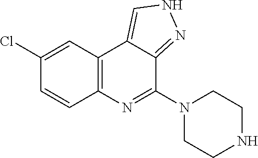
C1(Cl)=CC2=C(C=C1)N=C(N1CCNCC1)C1=NNC=C21
